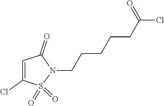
N1(CCCCCC(=O)Cl)S(=O)(=O)C(Cl)=CC1=O
